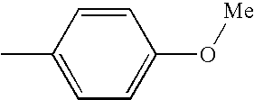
C1(C)=CC=C(O[Me])C=C1
